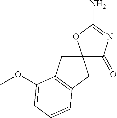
C12(CC3=C(C1)C=CC=C3OC)C(=O)N=C(N)O2
